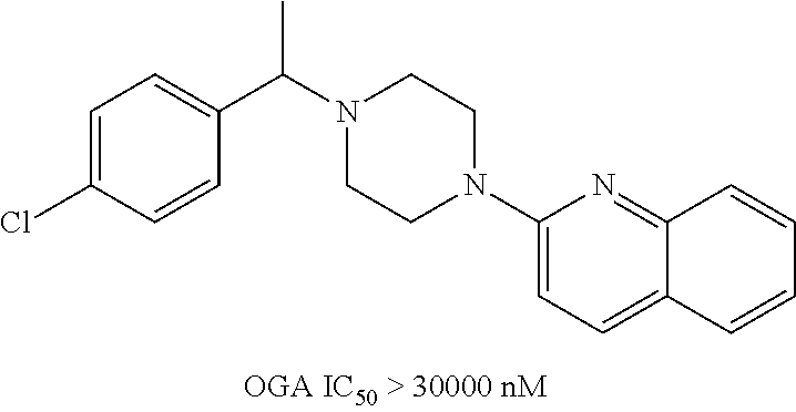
C1=C(Cl)C=CC(C(N2CCN(C3=CC=C4C(=N3)C=CC=C4)CC2)C)=C1
